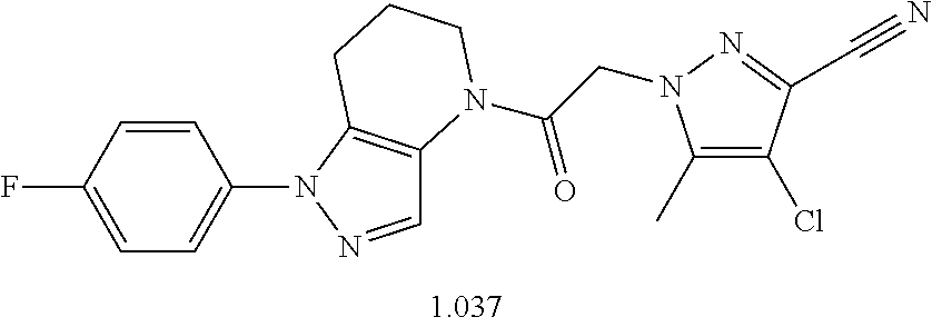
C1=CC(F)=CC=C1N1N=CC2=C1CCCN2C(CN1C(C)=C(Cl)C(C#N)=N1)=O
